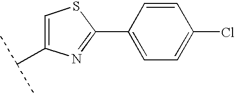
C1(C2=CC=C(Cl)C=C2)=NC(C(C)C)=CS1
